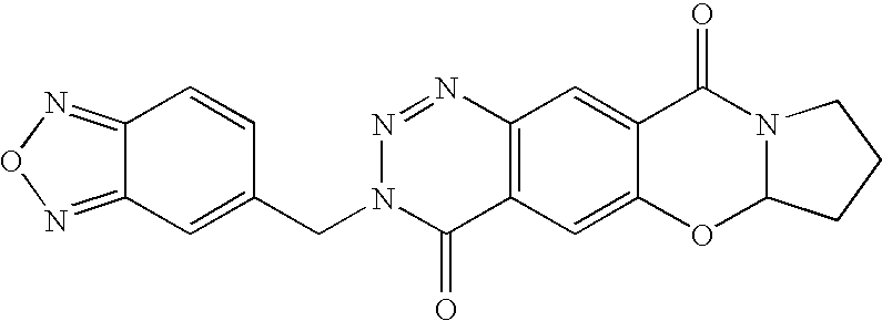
C12=C(C=C3C(=C1)C(=O)N1C(O3)CCC1)C(=O)N(CC1=CC3=NON=C3C=C1)N=N2
